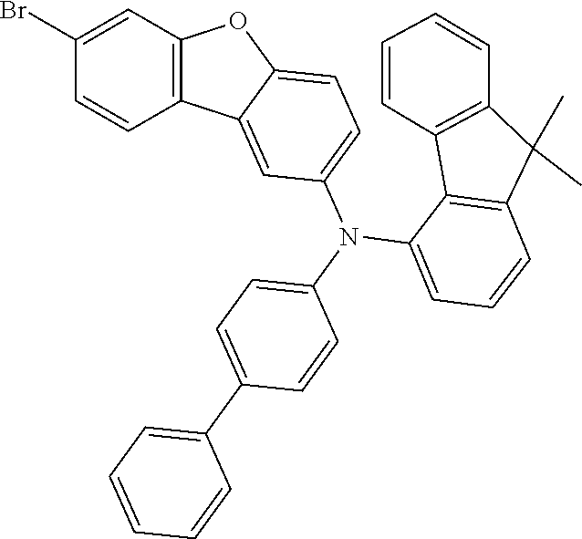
C12=C(C=C(Br)C=C1)OC1=CC=C(N(C3=CC=C(C4=CC=CC=C4)C=C3)C3=CC=CC4=C3C3=C(C4(C)C)C=CC=C3)C=C21
